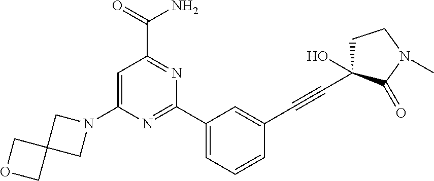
C1=C(N2CC3(C2)COC3)N=C(C2=CC=CC(C#CC3(O)CCN(C)C3=O)=C2)N=C1C(=O)N
